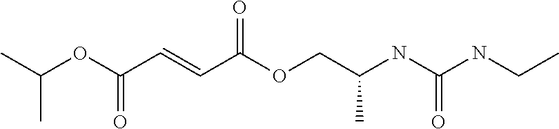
C(OC(C=CC(OCC(NC(NCC)=O)C)=O)=O)(C)C
